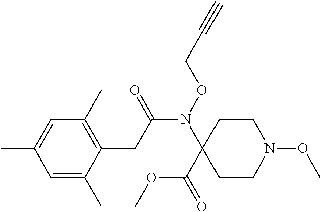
N1(OC)CCC(N(C(CC2=C(C)C=C(C)C=C2C)=O)OCC#C)(C(=O)OC)CC1
